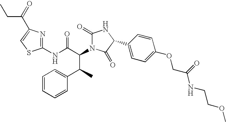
C1(NC(C(N2C(=O)NC(C3=CC=C(OCC(NCCOC)=O)C=C3)C2=O)C(C2=CC=CC=C2)C)=O)=NC(C(=O)CC)=CS1
